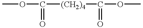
COC([(CH2)4]C(OC)=O)=O
